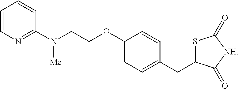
S1C(CC2=CC=C(OCCN(C3=NC=CC=C3)[Me])C=C2)C(=O)[NH]C1=O
